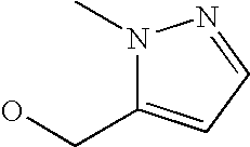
OCC1=CC=NN1C
